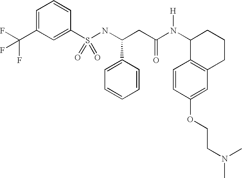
C1=C(C(F)(F)F)C=C(S(NC(CC(N(C2C3=C(CCC2)C=C(OCCN(C)C)C=C3)[H])=O)C2=CC=CC=C2)(=O)=O)C=C1
